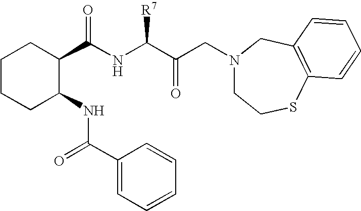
C(NC(C(CN1CCSC2=C(C1)C=CC=C2)=O)[R7])(C1CCCCC1NC(C1=CC=CC=C1)=O)=O
